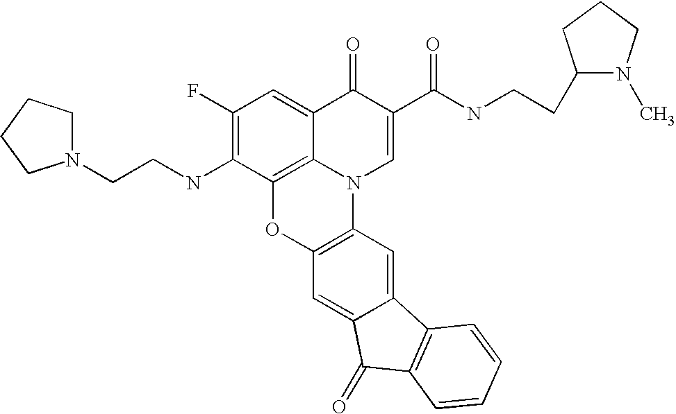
C1(F)=C(NCCN2CCCC2)C2=C3C(=C1)C(=O)C(C(=O)NCCC1N(C)CCC1)=CN3C1=C(O2)C=C2C(=C1)C1=C(C2=O)C=CC=C1
